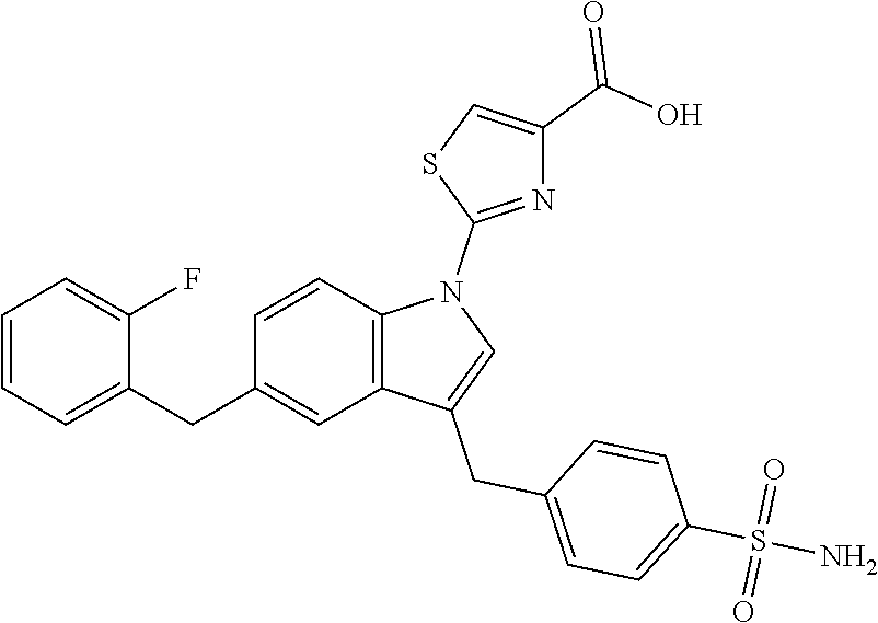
C1=CC2=C(C=C1CC1=CC=CC=C1F)C(CC1=CC=C(S(N)(=O)=O)C=C1)=CN2C1=NC(C(=O)O)=CS1
